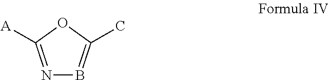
N1=C([A])OC(C)=B1
